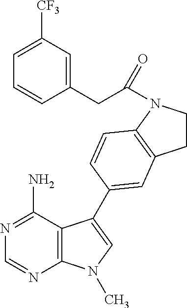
C1=NC2=C(C(N)=N1)C(C1=CC3=C(N(C(CC4=CC([CF3])=CC=C4)=O)CC3)C=C1)=CN2C
